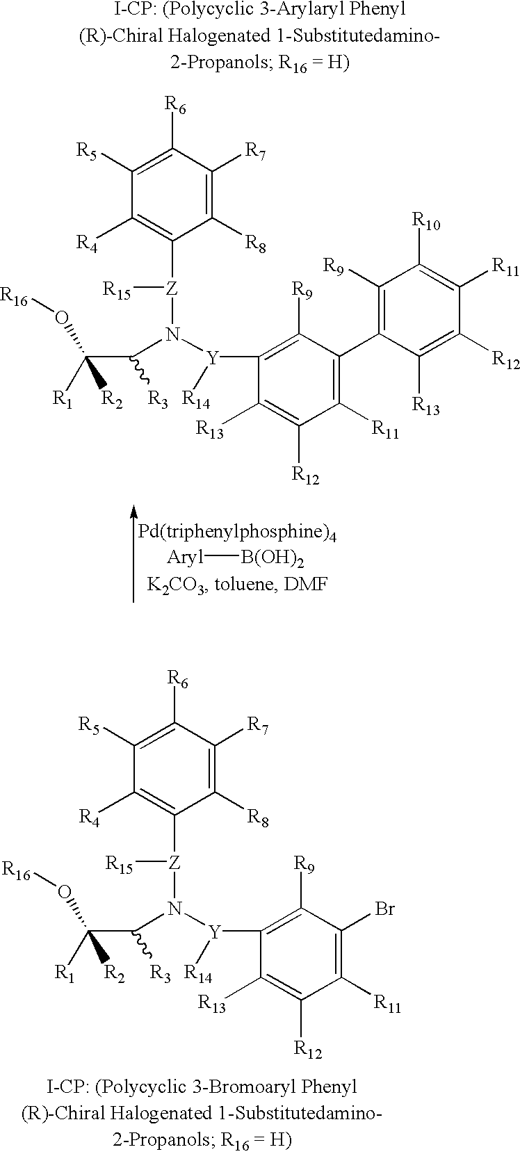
C1([R5])=C([R6])C([R7])=C([R8])C([Z]([R15])N([Y](C2=C([R9])C(C3=C([R9])C([R10])=C([R11])C([R12])=C3[R13])=C([R11])C([R12])=C2[R13])[R14])C([R3])C([R1])([R2])O[R16])=C1[R4].[Aryl][B(OH)2].C1([R5])=C([R6])C([R7])=C([R8])C([Z]([R15])N([Y](C2=C([R9])C(Br)=C([R11])C([R12])=C2[R13])[R14])C([R3])C([R1])([R2])O[R16])=C1[R4]
